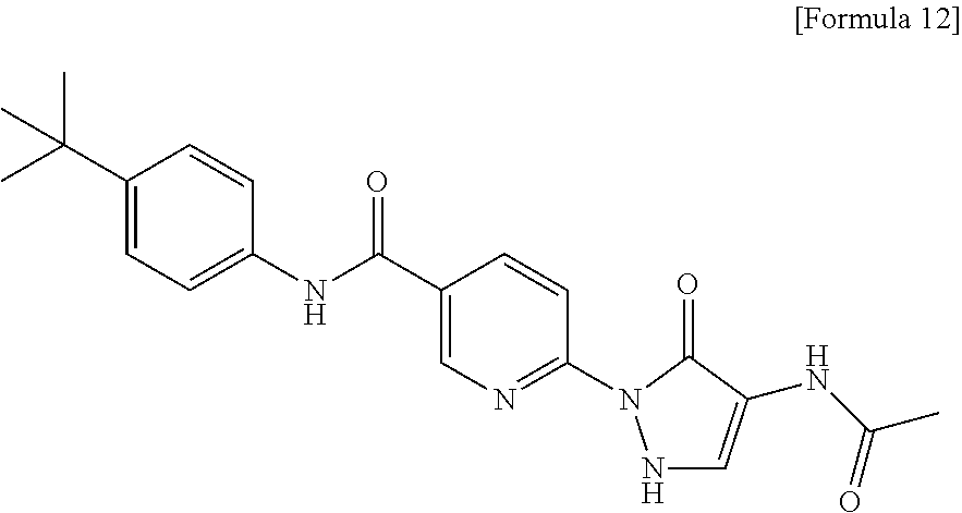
N1C=C(NC(C)=O)C(=O)N1C1=NC=C(C(NC2=CC=C(C(C)(C)C)C=C2)=O)C=C1
